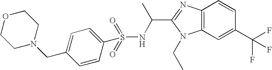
C12=C(C=C(C(F)(F)F)C=C1)N(CC)C(C(NS(=O)(=O)C1=CC=C(CN3CCOCC3)C=C1)C)=N2
